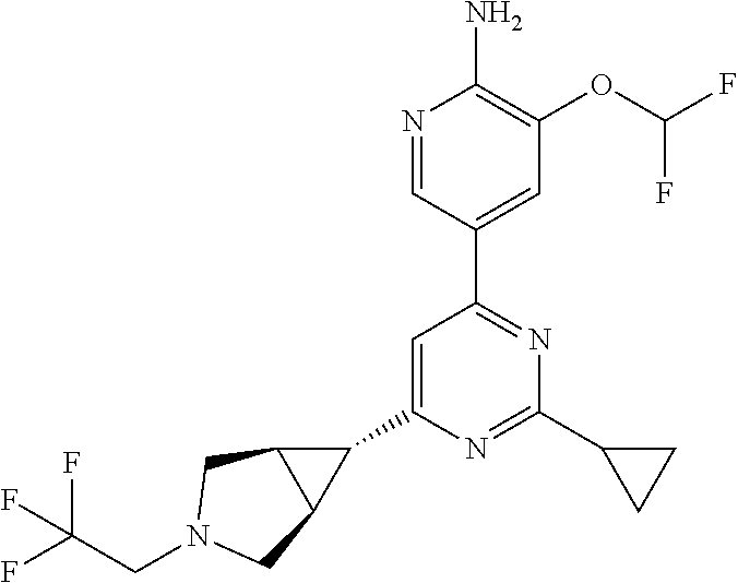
N1=CC(C2=NC(C3CC3)=NC(C3C4C3CN(CC(F)(F)F)C4)=C2)=CC(OC(F)F)=C1N
